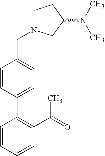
C1N(CC2=CC=C(C3=C(C(=O)C)C=CC=C3)C=C2)CC(N(C)C)C1
